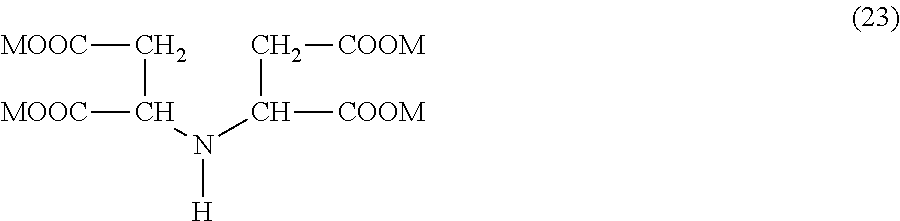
[MOOC]CC(N([H])C(C[COOM])[COOM])[MOOC]
